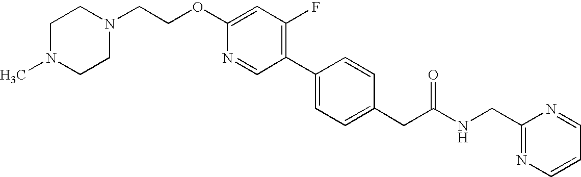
N1=CC(C2=CC=C(CC(NCC3=NC=CC=N3)=O)C=C2)=C(F)C=C1OCCN1CCN(C)CC1
